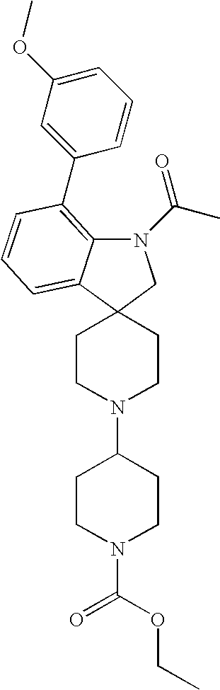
N1(C(C)=O)C2=C(C3=CC(OC)=CC=C3)C=CC=C2C2(C1)CCN(C1CCN(C(=O)OCC)CC1)CC2
